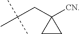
C1([CN])(CC(C)(C)C)CC1
